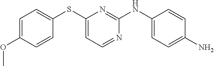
C1=C(OC)C=CC(SC2=CC=NC(NC3=CC=C(N)C=C3)=N2)=C1
